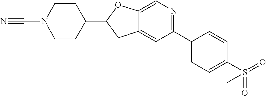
N#CN1CCC(C2CC3=CC(C4=CC=C(S(C)(=O)=O)C=C4)=NC=C3O2)CC1
